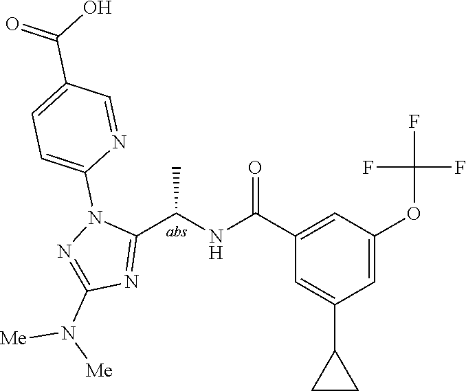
C1(C(=O)NC(C2=NC(N([Me])[Me])=NN2C2=CC=C(C(=O)O)C=N2)C)=CC(OC(F)(F)F)=CC(C2CC2)=C1
